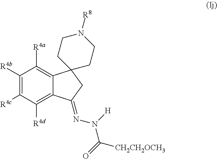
C1([R4b])=C([R4c])C([R4d])=C2C(=C1[R4a])C1(CC2=NN(C([CH2CH2OCH3])=O)[H])CCN([R8])CC1
